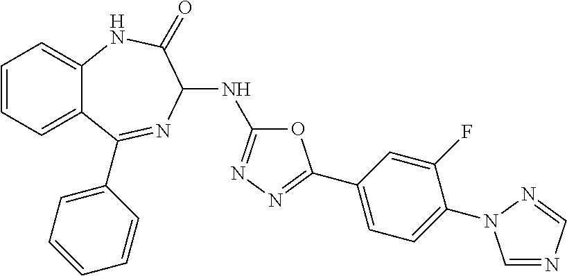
C1=CC=C2C(=C1)NC(=O)C(NC1=NN=C(C3=CC=C(N4C=NC=N4)C(F)=C3)O1)N=C2C1=CC=CC=C1
